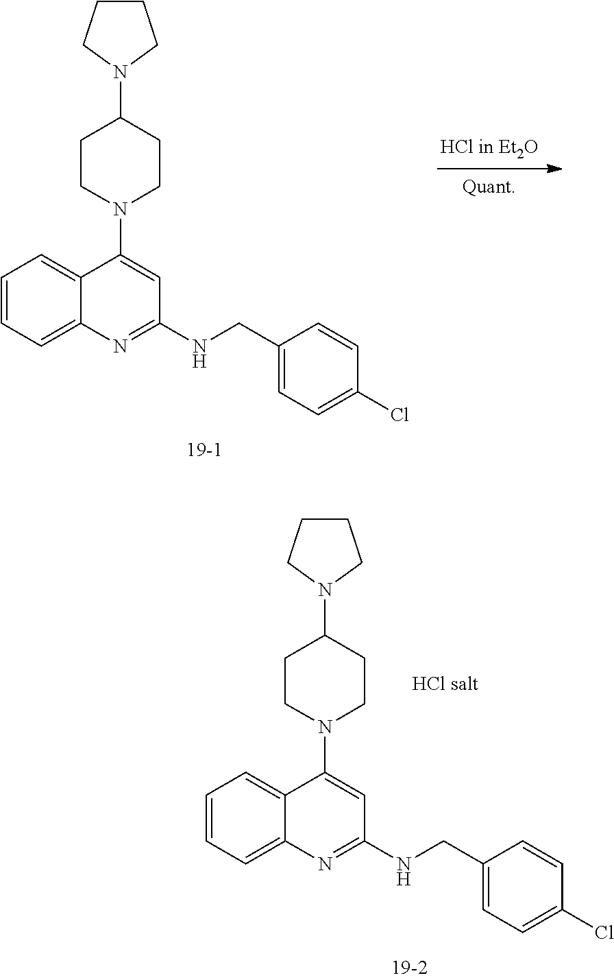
C1=CC=C2C(=C1)C(N1CCC(N3CCCC3)CC1)=CC(NCC1=CC=C(Cl)C=C1)=N2.C1=CC=C2C(=C1)C(N1CCC(N3CCCC3)CC1)=CC(NCC1=CC=C(Cl)C=C1)=N2
